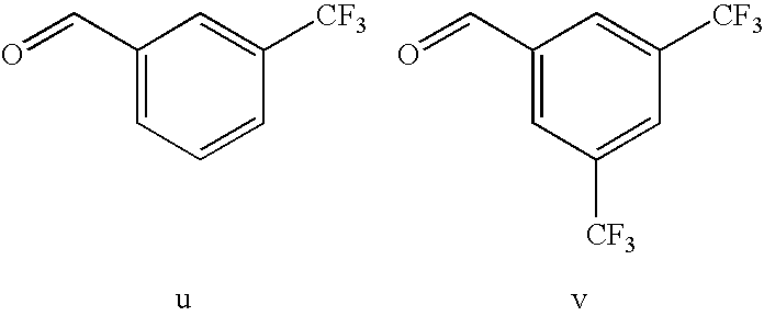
C1=C(C=O)C=C([CF3])C=C1.C1=C(C=O)C=C([CF3])C=C1[CF3]
